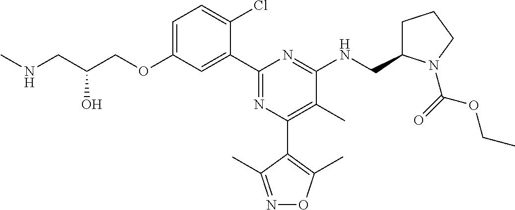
C1=C(OCC(CNC)O)C=C(C2=NC(C3=C(C)ON=C3C)=C(C)C(NCC3CCCN3C(=O)OCC)=N2)C(Cl)=C1
